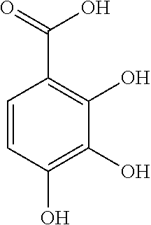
C1=CC(O)=C(O)C(O)=C1C(O)=O
